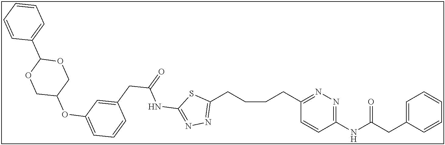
C1(CCCCC2=NN=C(NC(CC3=CC(OC4COC(C5=CC=CC=C5)OC4)=CC=C3)=O)S2)=NN=C(NC(CC2=CC=CC=C2)=O)C=C1
